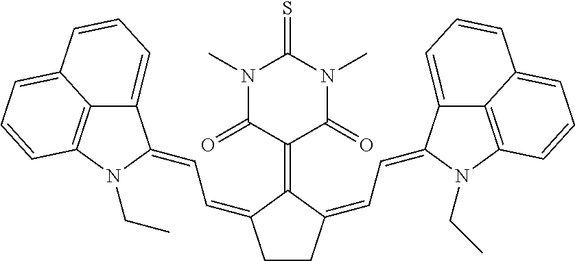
C1CC(=CC=C2C3=CC=CC4=CC=CC(=C34)N2CC)C(=C2C(=O)N(C)C(=S)N(C)C2=O)C1=CC=C1C2=CC=CC3=CC=CC(=C23)N1CC
